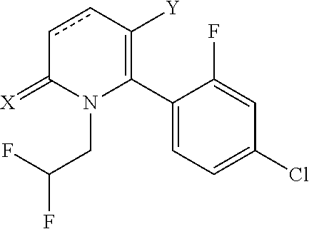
C1(C2=C([Y])ccC(=[X])N2CC(F)F)=CC=C(Cl)C=C1F
